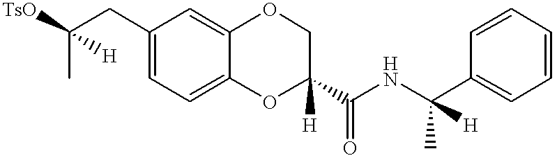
C(C)(CC1=CC=C2C(=C1)OCC(C(NC(C1=CC=CC=C1)(C)[H])=O)([H])O2)([H])[TsO]
